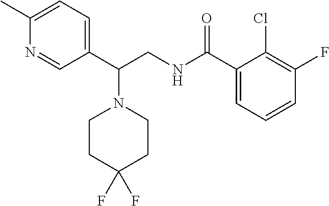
C1=C(C)N=CC(C(CNC(C2=CC=CC(F)=C2Cl)=O)N2CCC(F)(F)CC2)=C1
